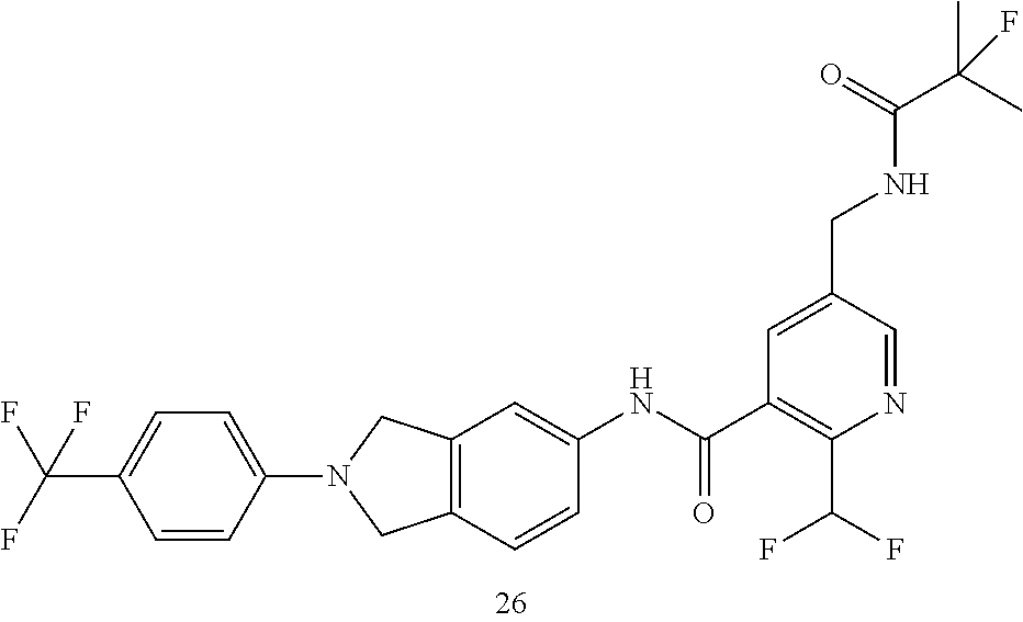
C1=C(CNC(C(C)(C)F)=O)C=NC(C(F)F)=C1C(NC1=CC2=C(C=C1)CN(C1=CC=C(C(F)(F)F)C=C1)C2)=O
